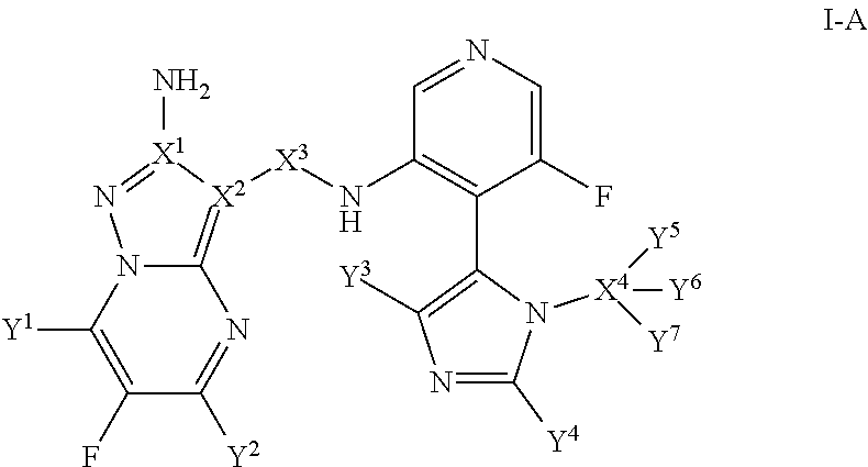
C12=[X2]([X3]NC3=C(C4=C([Y3])N=C([Y4])N4[X4]([Y6])([Y5])[Y7])C(F)=CN=C3)[X1](N)=NN1C([Y1])=C(F)C([Y2])=N2
